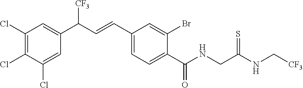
C1(Cl)=C(Cl)C(Cl)=CC(C(C=CC2=CC=C(C(NCC(NC[CF3])=S)=O)C(Br)=C2)[CF3])=C1
